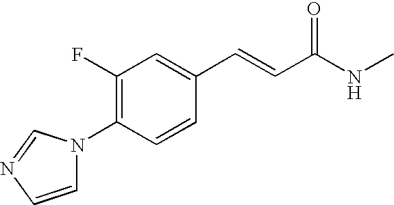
C1(F)=C(N2C=CN=C2)C=CC(C=CC(NC)=O)=C1
